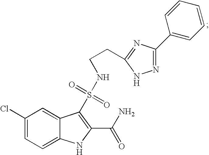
C1(Cl)=CC=C2C(=C1)C(S(NCCC1=NC(C3=CC=CC=C3)=NN1)(=O)=O)=C(C(N)=O)N2
